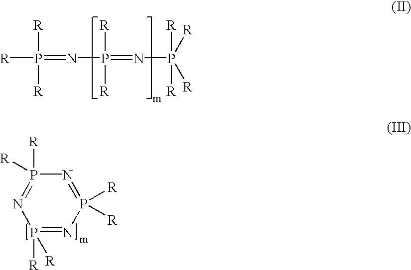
[R]P([R])([R])=NP(=NP([R])([R])([R])[R])([R])[R].N1=P([R])([R])N=P([R])([R])N=P1([R])[R]
